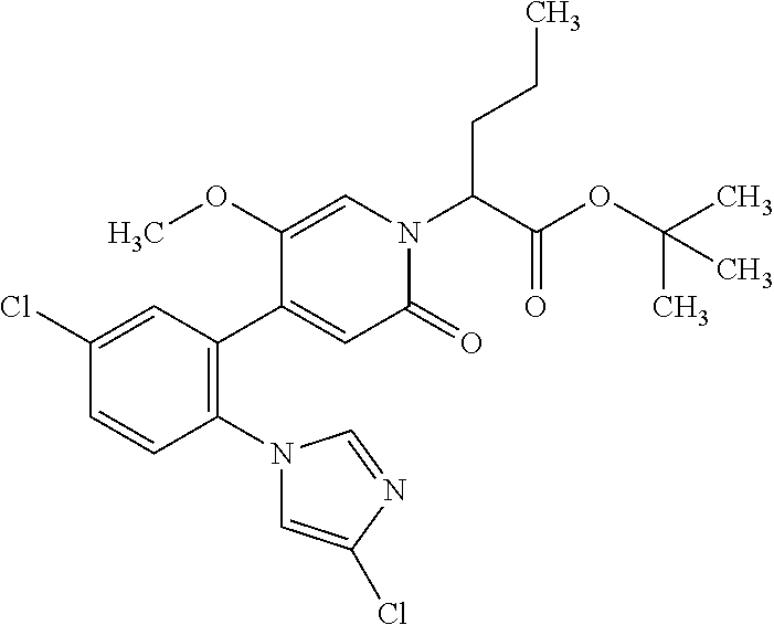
C1(Cl)=CC(C2=CC(=O)N(C(C(OC(C)(C)C)=O)CCC)C=C2OC)=C(N2C=C(Cl)N=C2)C=C1
